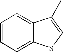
C1=CC=C2C(=C1)C(C)=CS2
